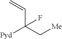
C(C(C[Me])([Pyd])F)=C
